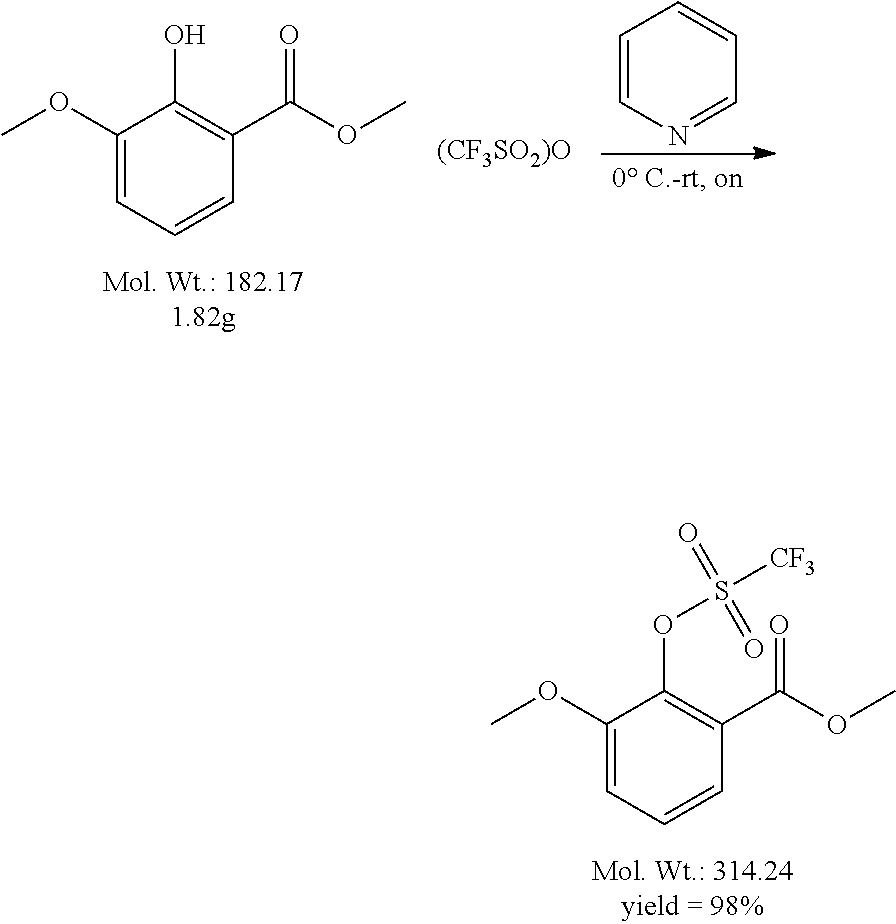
C1=CN=CC=C1.C1(OC)=CC=CC(C(OC)=O)=C1O.[(CF3SO2)O].C1(OC)=CC=CC(C(OC)=O)=C1OS([CF3])(=O)=O
